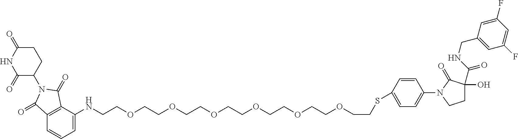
C1=C(NCCOCCOCCOCCOCCOCCOCCSC2=CC=C(N3CCC(O)(C(NCC4=CC(F)=CC(F)=C4)=O)C3=O)C=C2)C2=C(C=C1)C(=O)N(C1CCC(=O)NC1=O)C2=O
